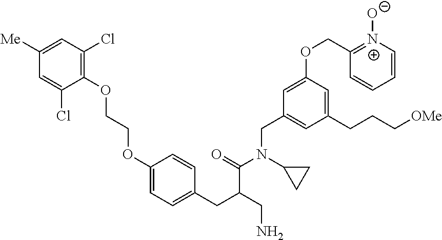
C1(OCCOC2=CC=C(CC(C(=O)N(CC3=CC(CCC[OMe])=CC(OCC4=[N+]([O-])C=CC=C4)=C3)C3CC3)CN)C=C2)=C(Cl)C=C([Me])C=C1Cl
